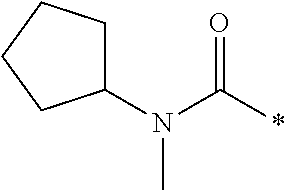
N(C(*)=O)(C)C1CCCC1
